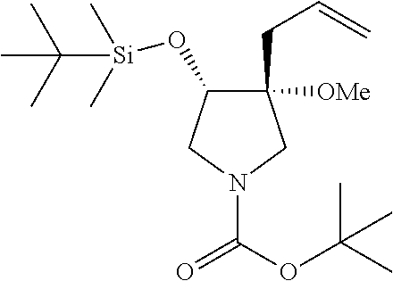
C1([OMe])(CC=C)C(O[Si](C(C)(C)C)(C)C)CN(C(OC(C)(C)C)=O)C1
